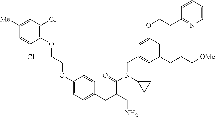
C1(OCCOC2=CC=C(CC(C(=O)N(CC3=CC(CCC[OMe])=CC(OCCC4=NC=CC=C4)=C3)C3CC3)CN)C=C2)=C(Cl)C=C([Me])C=C1Cl
